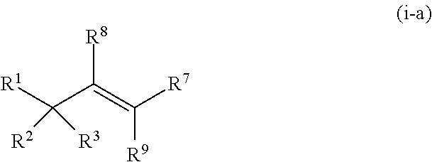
[R1]C(C(=C([R7])[R9])[R8])([R2])[R3]
